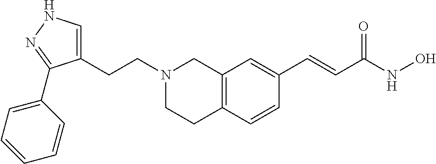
C12=C(C=CC(C=CC(NO)=O)=C1)CCN(CCC1=CNN=C1C1=CC=CC=C1)C2
